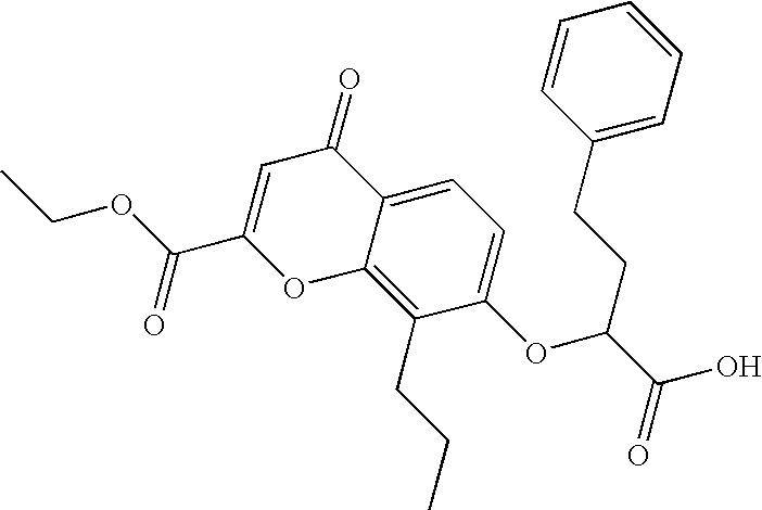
C(C1=CC(=O)C2=CC=C(OC(C(O)=O)CCC3=CC=CC=C3)C(CCC)=C2O1)(OCC)=O
